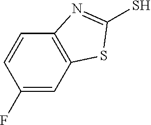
C1(F)=CC2=C(C=C1)N=C(S)S2
